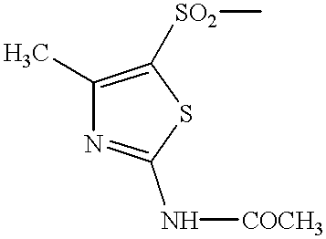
C1(C)=C([SO2]C)SC(N[COCH3])=N1
